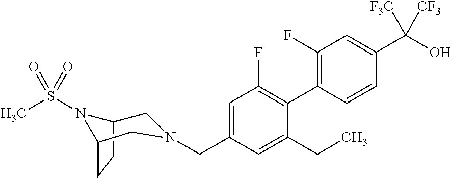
C1(F)=C(C2=C(F)C=C(CN3CC4CCC(N4S(C)(=O)=O)C3)C=C2CC)C=CC(C(O)([F3C])[CF3])=C1
